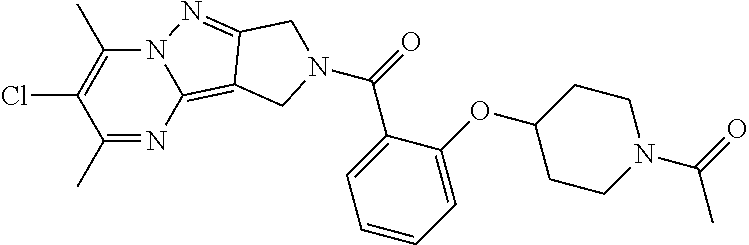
C1(C)=NC2=C3C(=NN2C(C)=C1Cl)CN(C(C1=CC=CC=C1OC1CCN(C(C)=O)CC1)=O)C3
